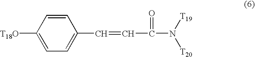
C1=CC([T18O])=CC=C1C=CC(=O)N([T19])[T20]
